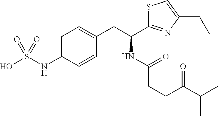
C(NC(C1=NC(CC)=CS1)CC1=CC=C(NS(O)(=O)=O)C=C1)(=O)CCC(C(C)C)=O
